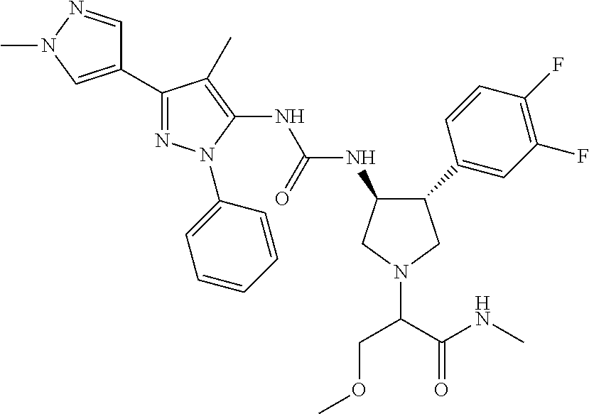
C1(C2=CC(F)=C(F)C=C2)CN(C(C(=O)NC)COC)CC1NC(NC1=C(C)C(C2=CN(C)N=C2)=NN1C1=CC=CC=C1)=O
